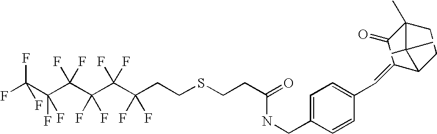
FC(C(C(C(C(C(CCSCCC(NCC1=CC=C(C=C2C(=O)C3(C)CCC2C3(C)C)C=C1)=O)(F)F)(F)F)(F)F)(F)F)(F)F)(F)F
